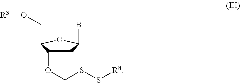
C1C(OCSS[R8])C(CO[R3])OC1B
